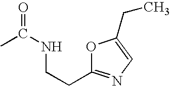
CC(NCCC1=NC=C(CC)O1)=O
